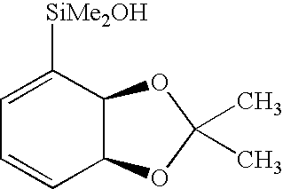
C12C(C([SiMe2OH])=CC=C1)OC(C)(C)O2
